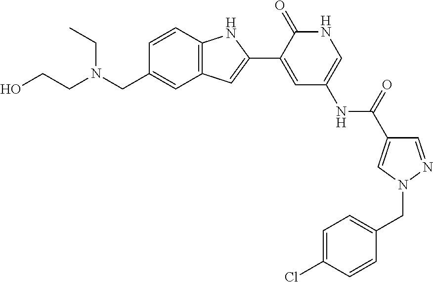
C1=CC2=C(C=C1CN(CCO)CC)C=C(C1=CC(NC(=O)C3=CN(CC4=CC=C(Cl)C=C4)N=C3)=CNC1=O)N2
